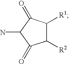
C1([R2])C([R1])C(=O)C(N)C1=O
